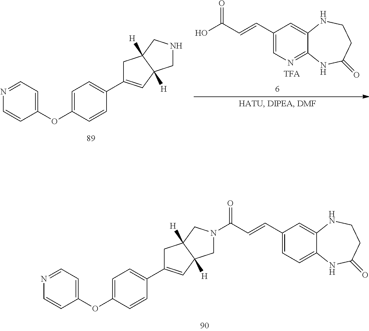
O(C1=CC=C(C2=CC3([H])C([H])(C2)CN(C(C=CC2=CC=C4C(=C2)NCCC(=O)N4)=O)C3)C=C1)C1=CC=NC=C1.O(C1=CC=C(C2=CC3([H])C([H])(C2)CNC3)C=C1)C1=CC=NC=C1.C1(C=CC(=O)O)=CN=C2C(=C1)NCCC(=O)N2
